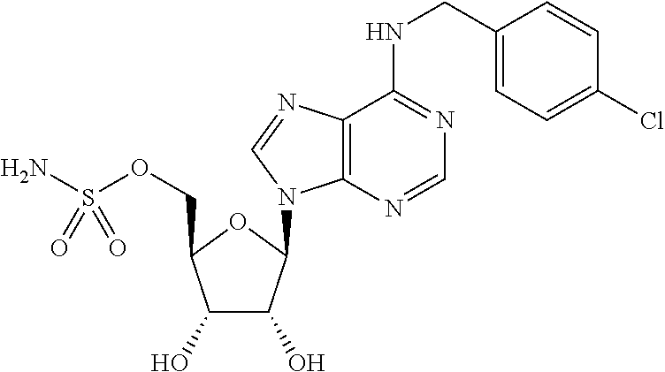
C1(O)C(O)C(N2C3=C(C(NCC4=CC=C(Cl)C=C4)=NC=N3)N=C2)OC1COS(N)(=O)=O
